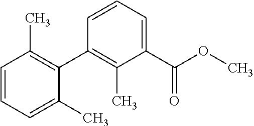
C1=CC(C)=C(C2=C(C)C(C(OC)=O)=CC=C2)C(C)=C1
